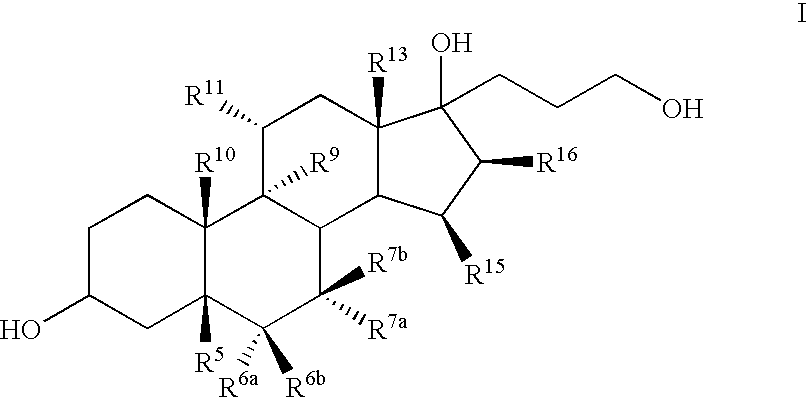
C1C(O)CC2([R5])C([R10])(C1)C1([R9])C(C([R7a])([R7b])C2([R6b])[R6a])C2C([R13])(CC1[R11])C(O)(CCCO)C([R16])C2[R15]
